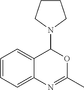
C12=CC=CC=C1N=C(C)OC2N1CCCC1
